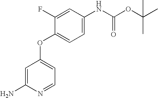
NC1=CC(OC2=CC=C(NC(OC(C)(C)C)=O)C=C2F)=CC=N1
